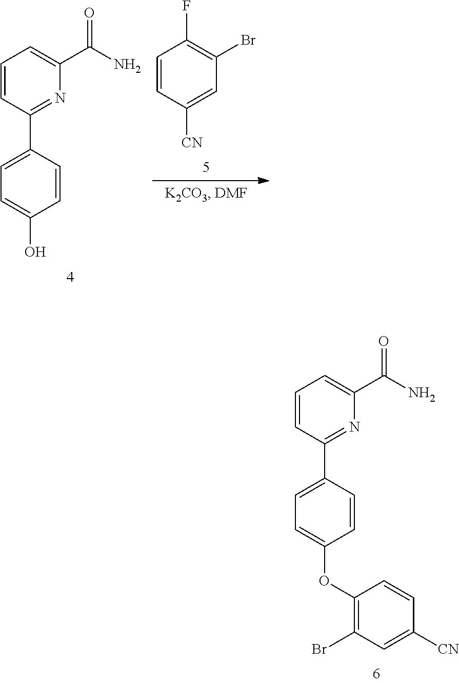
C1=CC(C2=CC=C(OC3=C(Br)C=C([CN])C=C3)C=C2)=NC(C(N)=O)=C1.C1=CC(C2=CC=C(O)C=C2)=NC(C(N)=O)=C1.C1=CC([CN])=CC(Br)=C1F
